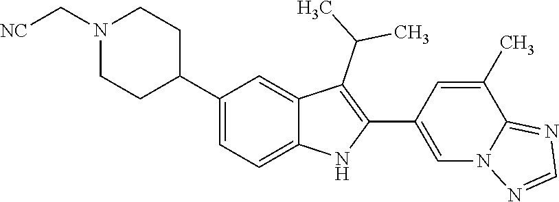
N1(C[NC])CCC(C2=CC=C3C(=C2)C(C(C)C)=C(C2=CN4C(=NC=N4)C(C)=C2)N3)CC1
